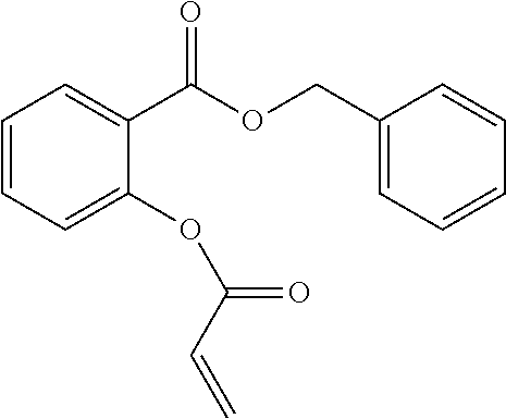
C(OC(C1=CC=CC=C1OC(=O)C=C)=O)C1=CC=CC=C1
